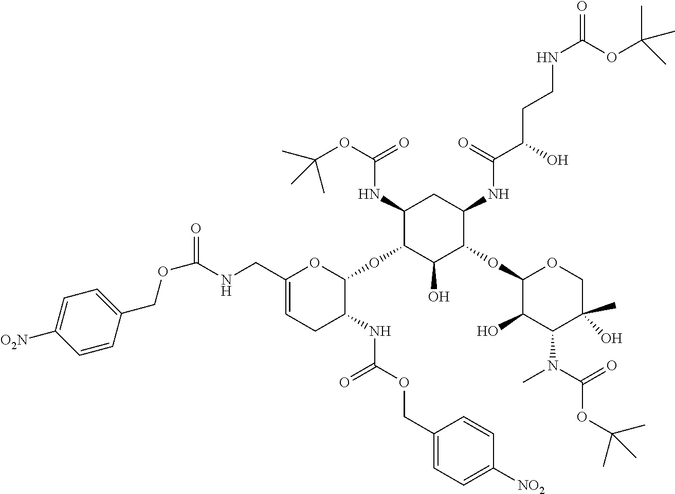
C1(NC(OC(C)(C)C)=O)C(OC2OC(CNC(=O)OCC3=CC=C([O2N])C=C3)=CCC2NC(OCC2=CC=C([NO2])C=C2)=O)C(O)C(OC2C(O)C(N(C)C(=O)OC(C)(C)C)C(C)(O)CO2)C(NC(C(CCNC(=O)OC(C)(C)C)O)=O)C1
